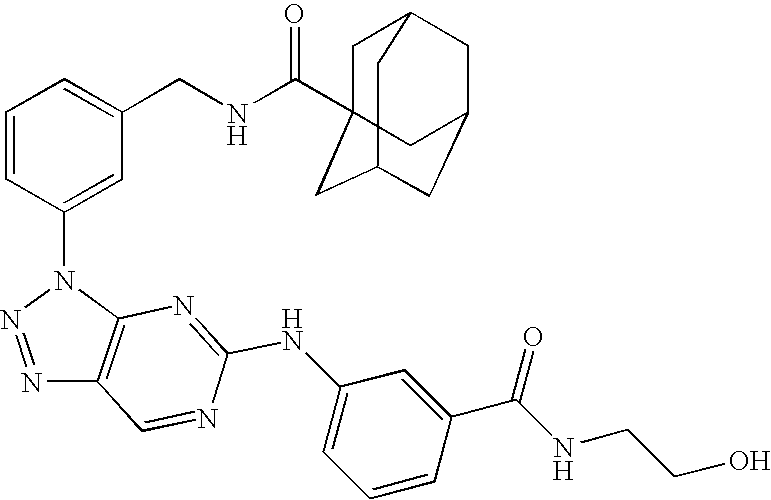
N1=NN(C2=CC(CNC(=O)C34CC5CC(CC(C3)C5)C4)=CC=C2)C2=C1C=NC(NC1=CC=CC(C(NCCO)=O)=C1)=N2
